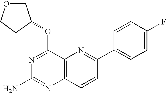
C12=C(C=CC(C3=CC=C(F)C=C3)=N1)N=C(N)N=C2OC1COCC1
